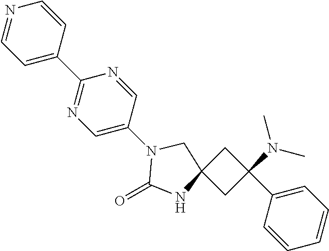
C1C(C2=CC=CC=C2)(N(C)C)CC12NC(=O)N(C1=CN=C(C3=CC=NC=C3)N=C1)C2
